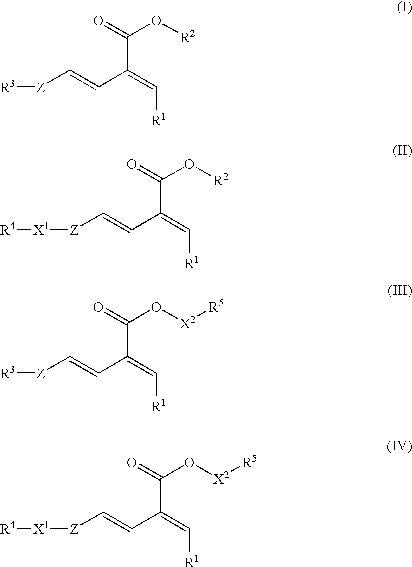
[R3][Z]C=CC(=C[R1])C(=O)O[R2].[X1]([Z]C=CC(=C[R1])C(=O)O[R2])[R4].[R3][Z]C=CC(=C[R1])C(=O)O[X2][R5].[X1]([Z]C=CC(=C[R1])C(=O)O[X2][R5])[R4]
